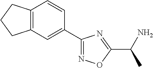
C(C1=NC(C2=CC3=C(C=C2)CCC3)=NO1)(C)N
